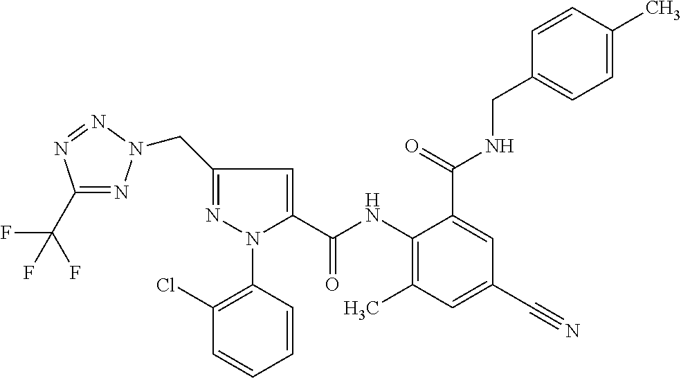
C1(C(F)(F)F)=NN(CC2=NN(C3=C(Cl)C=CC=C3)C(C(NC3=C(C)C=C(C#N)C=C3C(=O)NCC3=CC=C(C)C=C3)=O)=C2)N=N1
